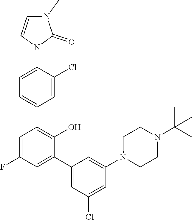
C1(C2=CC(F)=CC(C3=CC=C(N4C(=O)N(C)C=C4)C(Cl)=C3)=C2O)=CC(Cl)=CC(N2CCN(C(C)(C)C)CC2)=C1
